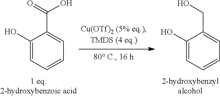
C1(O)=CC=CC=C1C(O)=O.C1(O)=CC=CC=C1CO
